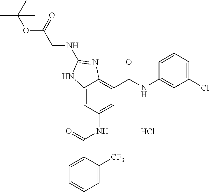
Cl.C12=CC(NC(C3=CC=CC=C3[CF3])=O)=CC(C(NC3=C(C)C(Cl)=CC=C3)=O)=C1N=C(NCC(OC(C)(C)C)=O)N2
